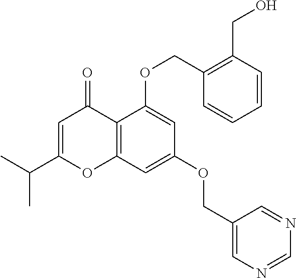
C1=C(C(C)C)OC2=C(C1=O)C(OCC1=C(CO)C=CC=C1)=CC(OCC1=CN=CN=C1)=C2
